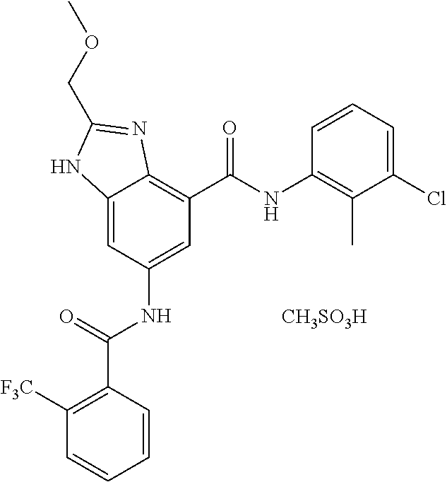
C12=CC(NC(C3=C([F3C])C=CC=C3)=O)=CC(C(NC3=C(C)C(Cl)=CC=C3)=O)=C1N=C(COC)N2.[CH3SO3H]
